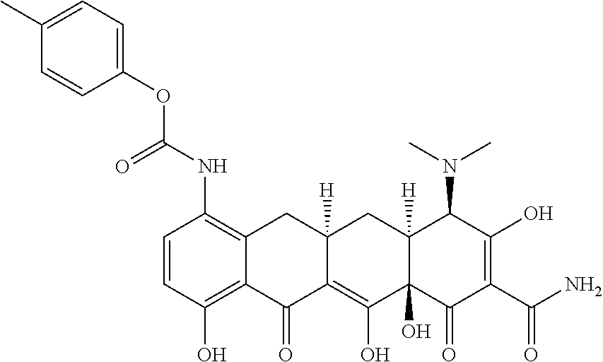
C1=CC(O)=C2C(=C1NC(OC1=CC=C(C)C=C1)=O)CC1([H])C(=C(O)C3(O)C([H])(C1)C(N(C)C)C(O)=C(C(N)=O)C3=O)C2=O
